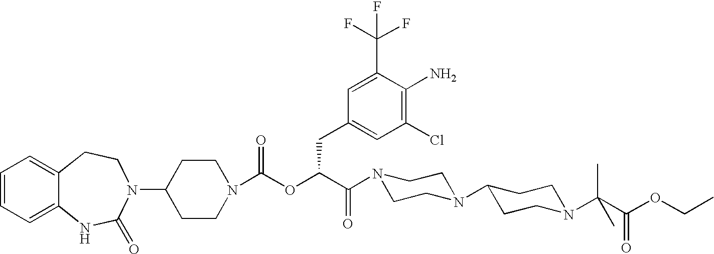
C12=CC=CC=C1NC(=O)N(C1CCN(C(OC(C(=O)N3CCN(C4CCN(C(C(OCC)=O)(C)C)CC4)CC3)CC3=CC(Cl)=C(N)C(C(F)(F)F)=C3)=O)CC1)CC2
